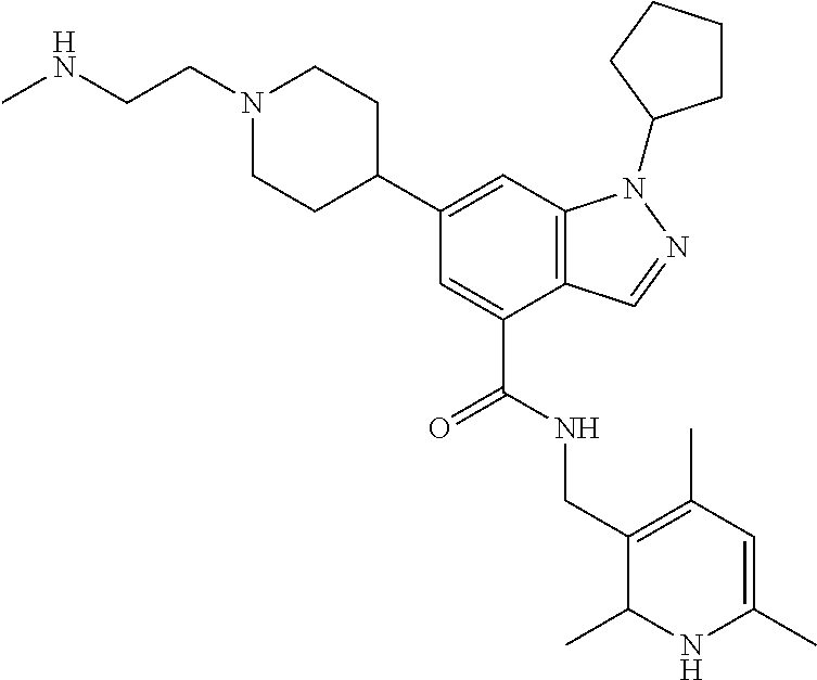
C12=C(C=C(C3CCN(CCNC)CC3)C=C1C(NCC1=C(C)C=C(C)NC1C)=O)N(C1CCCC1)N=C2
